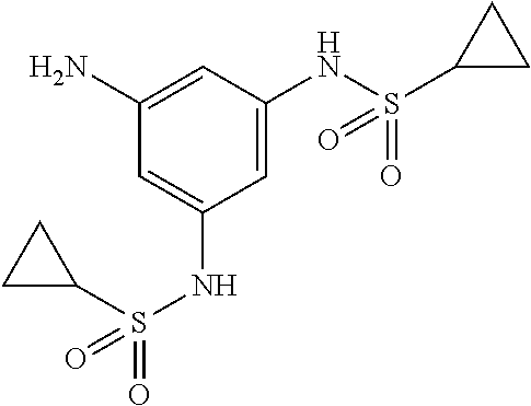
C1=C(NS(=O)(C2CC2)=O)C=C(NS(C2CC2)(=O)=O)C=C1N
